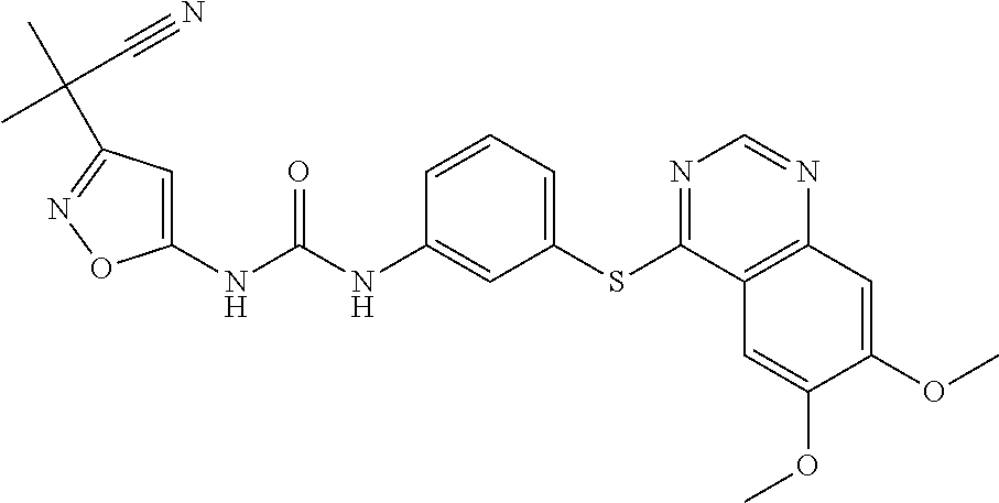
C1(NC(NC2=CC(SC3=NC=NC4=C3C=C(OC)C(OC)=C4)=CC=C2)=O)=CC(C(C)(C#N)C)=NO1
